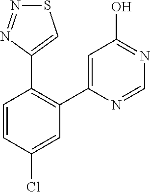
C1=CC(Cl)=CC(C2=CC(O)=NC=N2)=C1C1=CSN=N1
